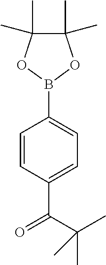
C(C1=CC=C(B2OC(C)(C)C(C)(C)O2)C=C1)(C(C)(C)C)=O
